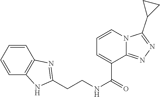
C(CNC(=O)C1=CC=CN2C1=NN=C2C1CC1)C1=NC2=C(C=CC=C2)N1
